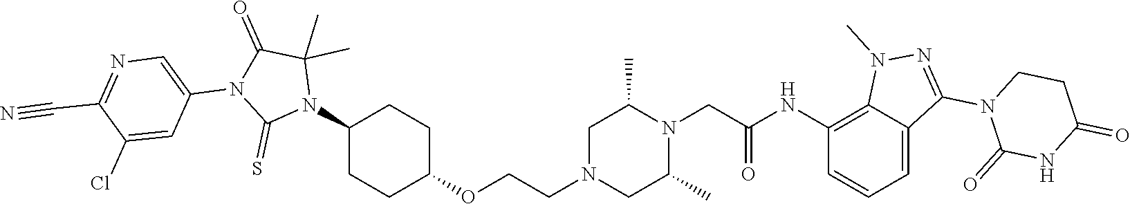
C1(N2C(C)(C)C(=O)N(C3=CN=C(C#N)C(Cl)=C3)C2=S)CCC(OCCN2CC(C)N(CC(NC3=C4C(=CC=C3)C(N3C(=O)NC(=O)CC3)=NN4C)=O)C(C)C2)CC1
